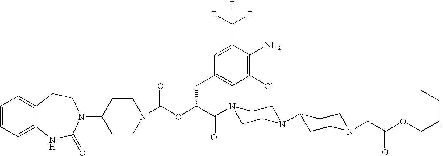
C1=CC=C2C(=C1)CCN(C1CCN(C(OC(C(=O)N3CCN(C4CCN(CC(OCCCC)=O)CC4)CC3)CC3=CC(Cl)=C(N)C(C(F)(F)F)=C3)=O)CC1)C(=O)N2
